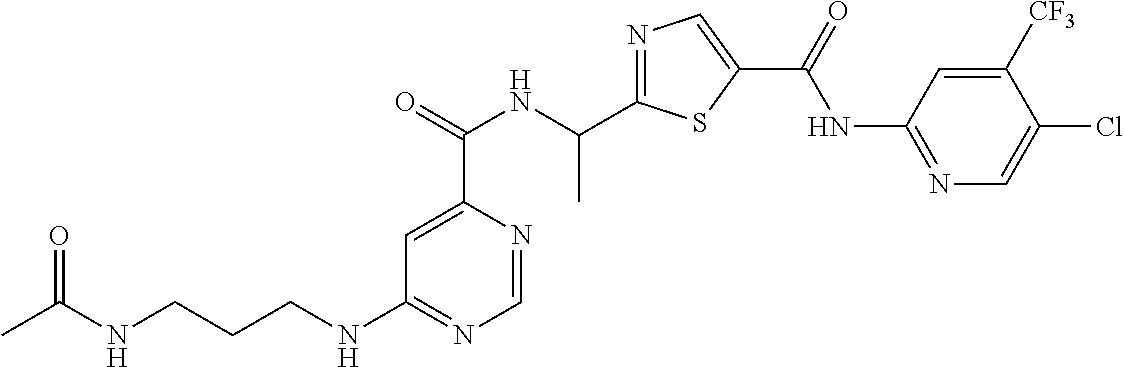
C1=NC(C(=O)NC(C2=NC=C(C(=O)NC3=NC=C(Cl)C([CF3])=C3)S2)C)=CC(NCCCNC(C)=O)=N1
